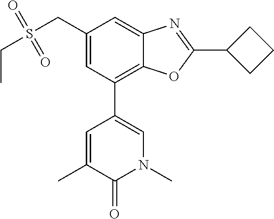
N1(C)C=C(C2=C3C(=CC(CS(CC)(=O)=O)=C2)N=C(C2CCC2)O3)C=C(C)C1=O
